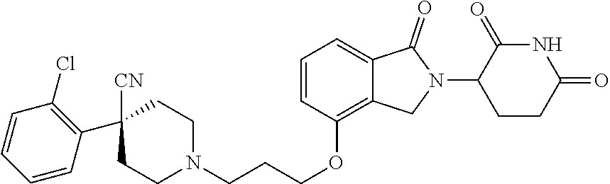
C1CN(CCCOC2=C3C(=CC=C2)C(=O)N(C2CCC(=O)NC2=O)C3)CCC1([CN])C1=C(Cl)C=CC=C1
